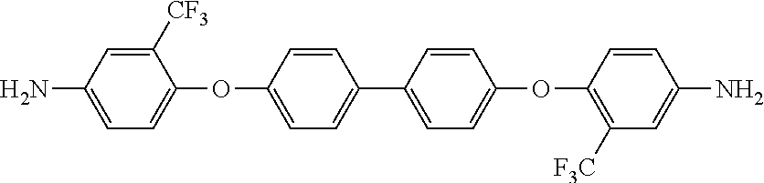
C1=C(N)C=C([CF3])C(OC2=CC=C(C3=CC=C(OC4=C([F3C])C=C(N)C=C4)C=C3)C=C2)=C1
